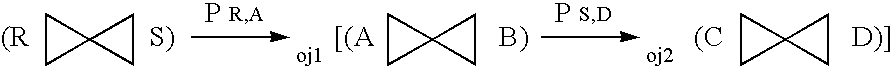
C1CC12CC2.[(R].C1CC12CC2.[[(A].P.P.C1CC12CC2.[(C]
